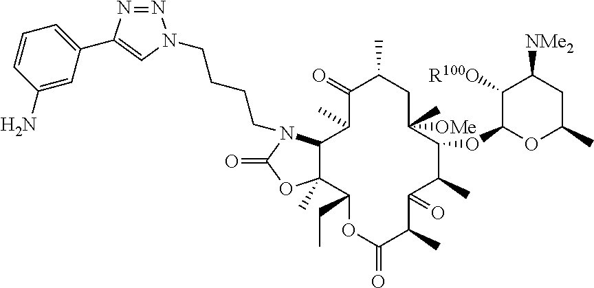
N1=NC(C2=CC=CC(N)=C2)=CN1CCCCN1C2C(C)(OC1=O)C(CC)OC(=O)C(C)C(=O)C(C)C(OC1OC(C)CC([NMe2])C1[R100O])C(C)([OMe])CC(C)C(=O)C2C
